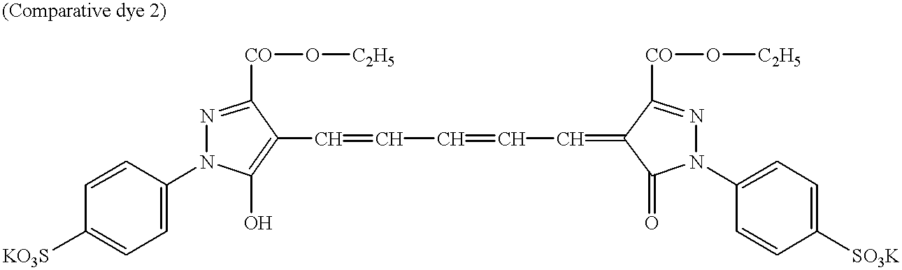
N1(C2=CC=C([KO3S])C=C2)N=C([CO]O[C2H5])C(C=CC=CC=C2C([CO]O[C2H5])=NN(C3=CC=C([SO3K])C=C3)C2=O)=C1O
